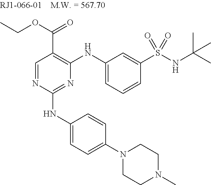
C1=NC(NC2=CC=C(N3CCN(C)CC3)C=C2)=NC(NC2=CC=CC(S(=O)(NC(C)(C)C)=O)=C2)=C1C(=O)OCC
